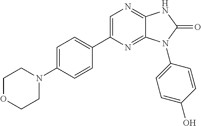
C1=C(N2CCOCC2)C=CC(C2=CN=C3C(=N2)N(C2=CC=C(O)C=C2)C(=O)N3)=C1
